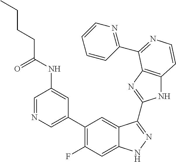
C1=C(C2=C(F)C=C3C(=C2)C(C2=NC4=C(N2)C=CN=C4C2=NC=CC=C2)=NN3)C=C(NC(CCCC)=O)C=N1
